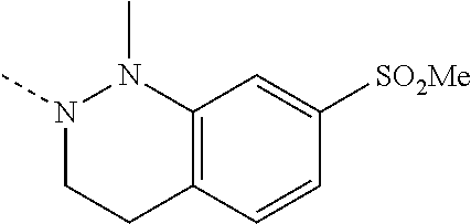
N1(C)CCC2=C(N1C)C=C([SO2Me])C=C2
